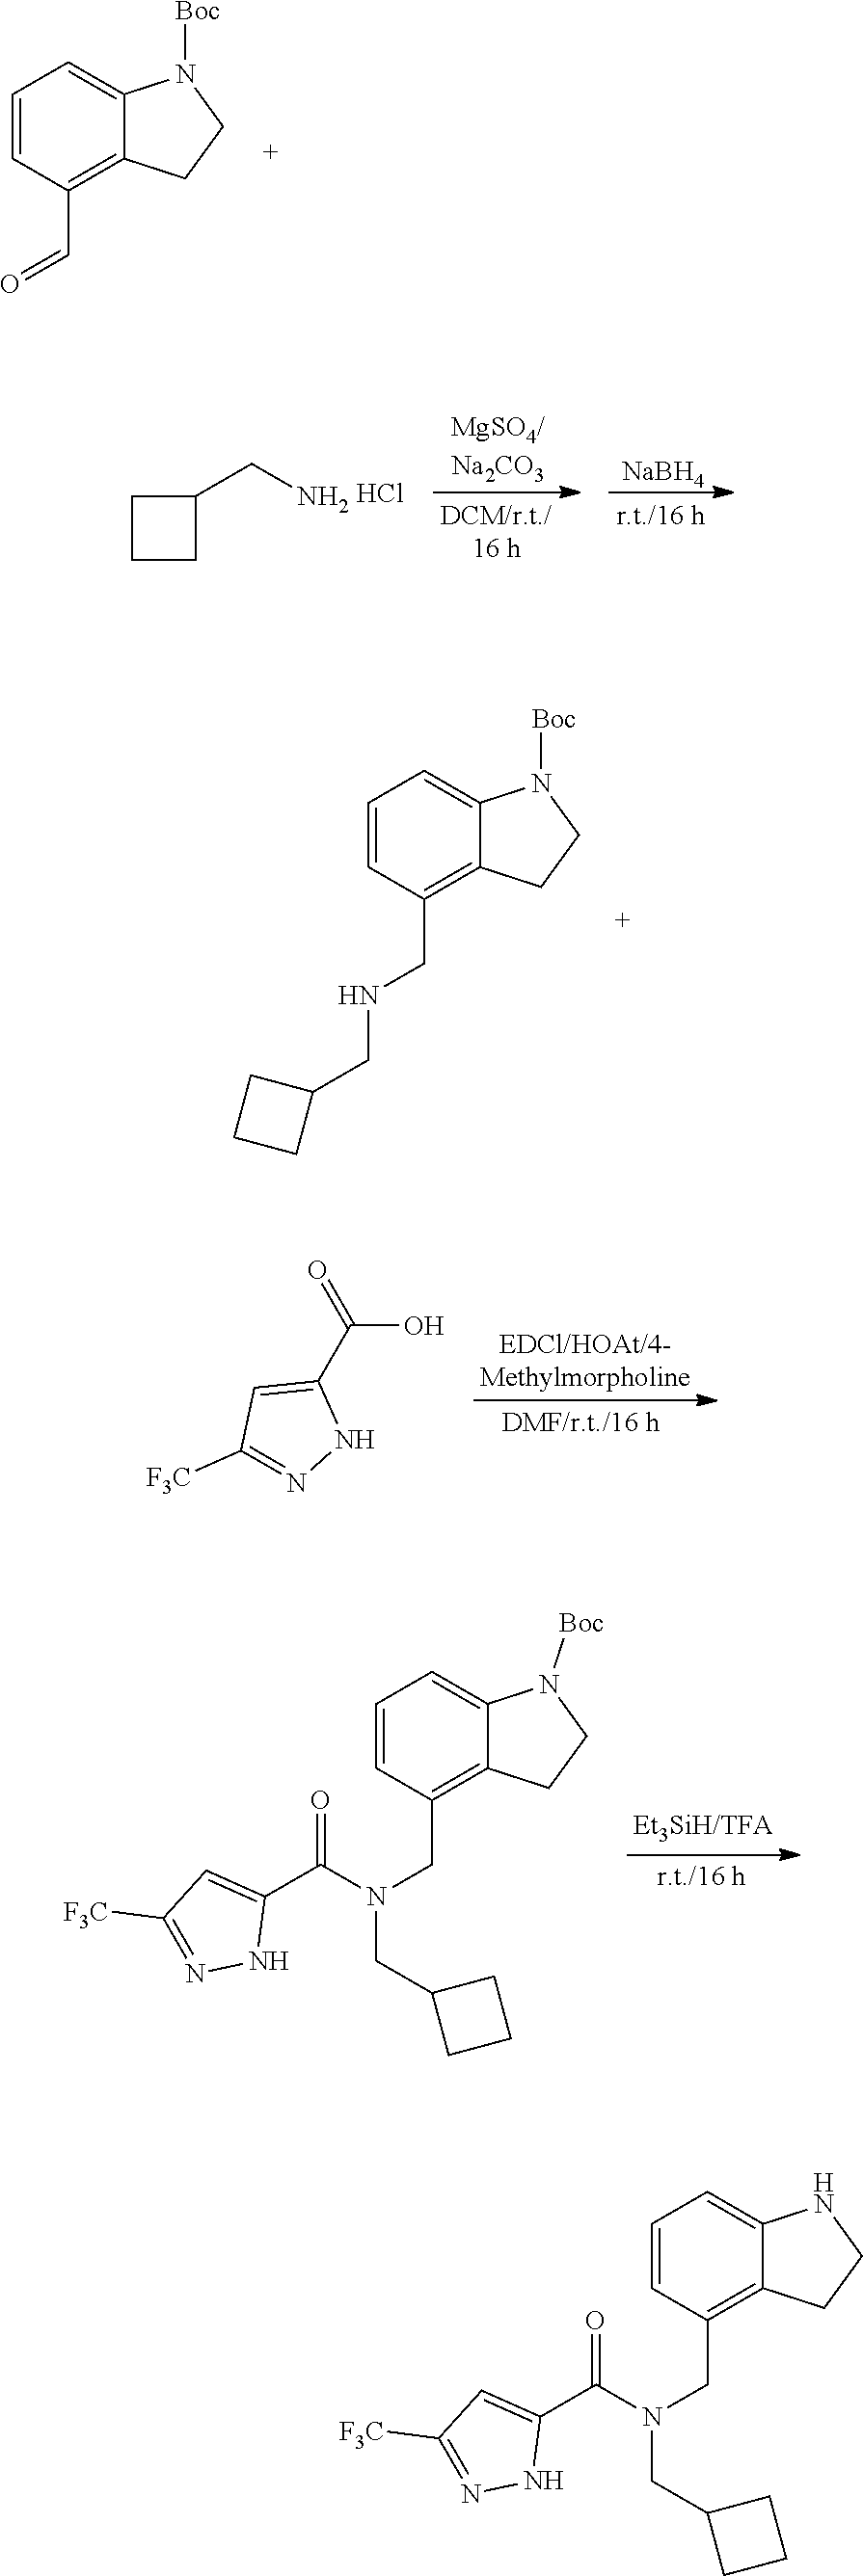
C1(CN)CCC1.Cl.[NaBH4].C(O)(=O)C1=CC([F3C])=NN1.C12=C(C=O)C=CC=C1N([Boc])CC2.C12=C(CNCC3CCC3)C=CC=C1N([Boc])CC2.C12=C(CN(CC3CCC3)C(=O)C3=CC([F3C])=NN3)C=CC=C1N([Boc])CC2.C12=C(CN(CC3CCC3)C(=O)C3=CC([F3C])=NN3)C=CC=C1NCC2
